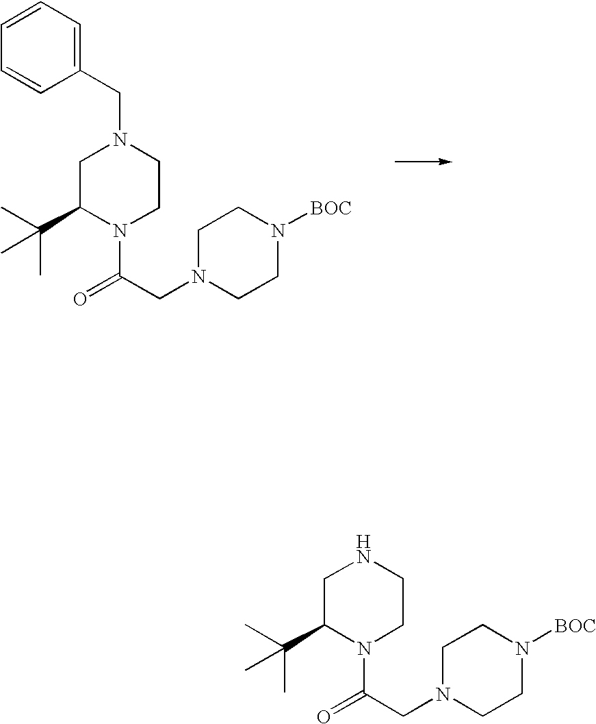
C1=CC=CC(CN2CC(C(C)(C)C)N(C(CN3CCN([BOC])CC3)=O)CC2)=C1.N1CC(C(C)(C)C)N(C(CN2CCN([BOC])CC2)=O)CC1
